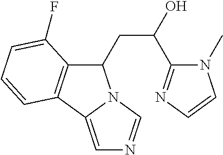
C1(CC(O)C2=NC=CN2C)C2=C(C3=CN=CN13)C=CC=C2F
